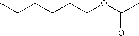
C(CCCCOC(C)=O)C
